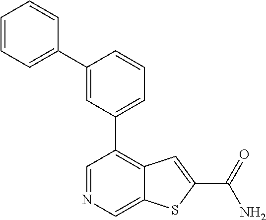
C1=NC=C2C(=C1C1=CC=CC(C3=CC=CC=C3)=C1)C=C(C(N)=O)S2
